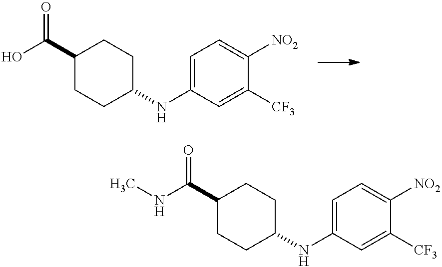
C1=C(NC2CCC(C(NC)=O)CC2)C=C([CF3])C([NO2])=C1.C1=C(NC2CCC(C(O)=O)CC2)C=C([CF3])C([NO2])=C1
